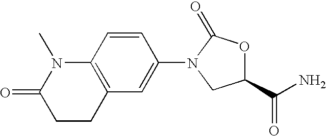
C1=CC2=C(C=C1N1C(=O)OC(C(N)=O)C1)CCC(=O)N2C
